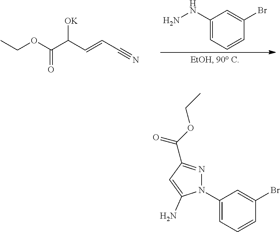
CCOC(C(C=CC#N)[OK])=O.C1(NN)=CC=CC(Br)=C1.N1(C2=CC=CC(Br)=C2)N=C(C(=O)OCC)C=C1N
